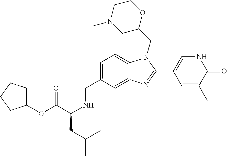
C1(OC(C(NCC2=CC=C3C(=C2)N=C(C2=CNC(=O)C(C)=C2)N3CC2OCCN(C)C2)CC(C)C)=O)CCCC1
